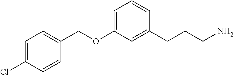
C(OC1=CC=CC(CCCN)=C1)C1=CC=C(Cl)C=C1
